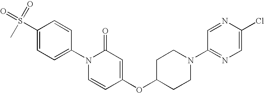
C1(S(=O)(=O)C)=CC=C(N2C=CC(OC3CCN(C4=NC=C(Cl)N=C4)CC3)=CC2=O)C=C1
